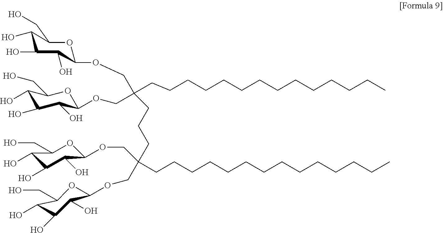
C1(OCC(CCCCCCCCCCCCCC)(COC2C(O)C(O)C(O)C(CO)O2)CCCC(COC2C(O)C(O)C(O)C(CO)O2)(COC2C(O)C(O)C(O)C(CO)O2)CCCCCCCCCCCCCC)OC(CO)C(O)C(O)C1O
